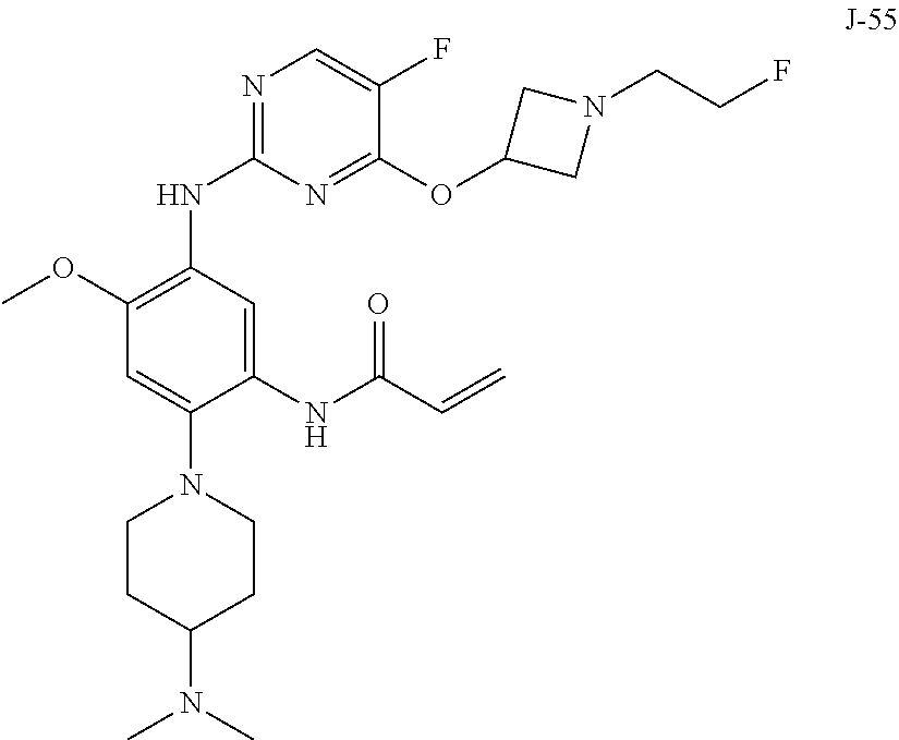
C1(OC)=C(NC2=NC=C(F)C(OC3CN(CCF)C3)=N2)C=C(NC(C=C)=O)C(N2CCC(N(C)C)CC2)=C1
